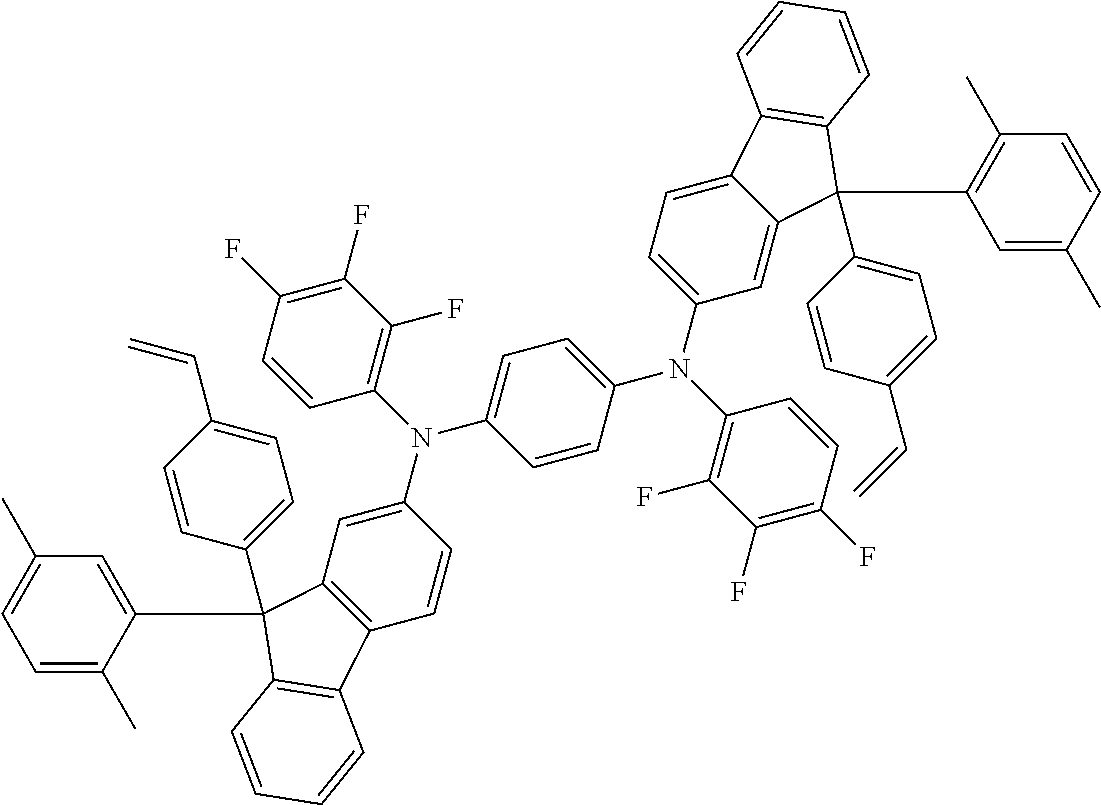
C1(N(C2=C(F)C(F)=C(F)C=C2)C2=CC=C(N(C3=CC=C4C(=C3)C(C3=CC=C(C=C)C=C3)(C3=C(C)C=CC(C)=C3)C3=C4C=CC=C3)C3=C(F)C(F)=C(F)C=C3)C=C2)=CC2=C(C=C1)C1=C(C=CC=C1)C2(C1=CC(C)=CC=C1C)C1=CC=C(C=C)C=C1
